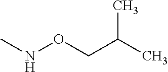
CNOCC(C)C
